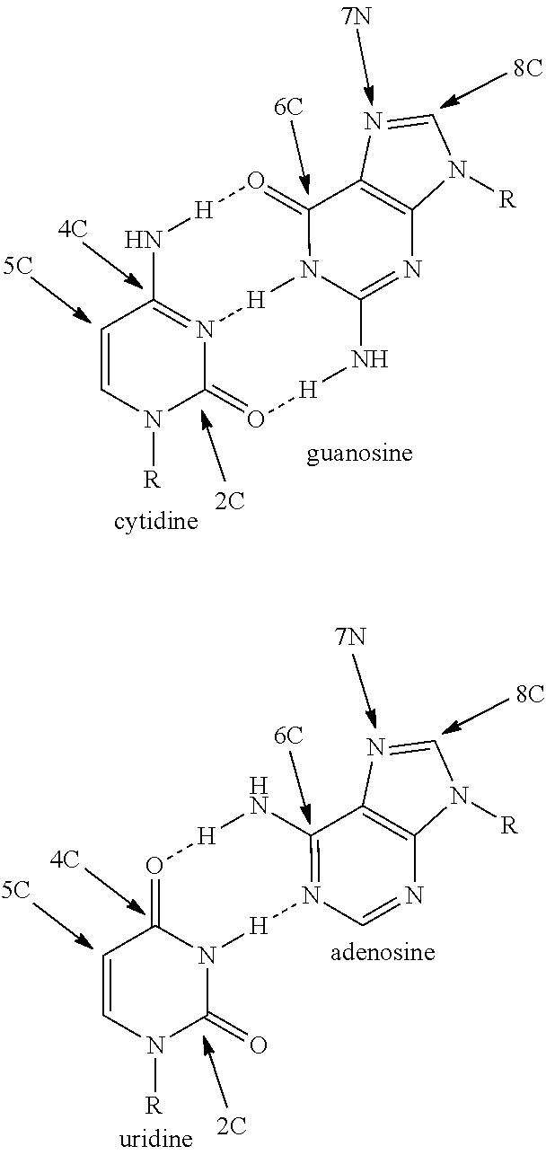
C1=CN([R])C2=O[H]NC3=NC4=C(C5=O[H]NC1=N2[H]N35)N=CN4[R].C1=CN([R])C(=O)N2C1=O[H]NC1=N([H]2)C=NC2=C1N=CN2[R]
